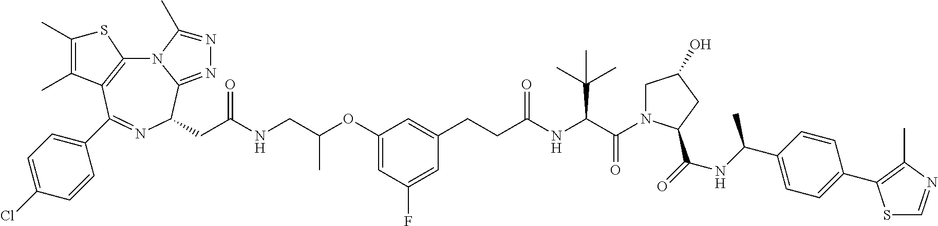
N12C3=C(C(C4=CC=C(Cl)C=C4)=NC(CC(=O)NCC(C)OC4=CC(F)=CC(CCC(=O)NC(C(=O)N5CC(O)CC5C(NC(C)C5=CC=C(C6=C(C)N=CS6)C=C5)=O)C(C)(C)C)=C4)C1=NN=C2C)C(C)=C(C)S3
